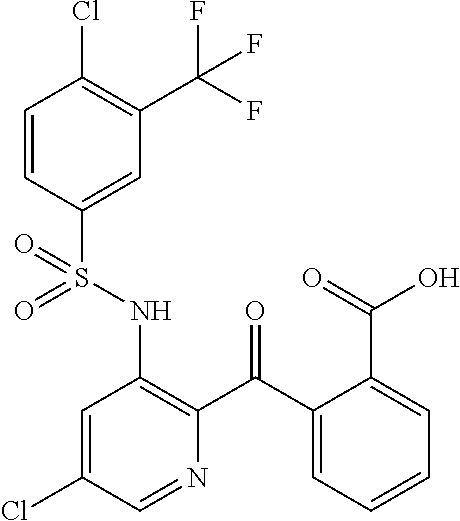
C1=CC(S(NC2=C(C(C3=CC=CC=C3C(=O)O)=O)N=CC(Cl)=C2)(=O)=O)=CC(C(F)(F)F)=C1Cl
